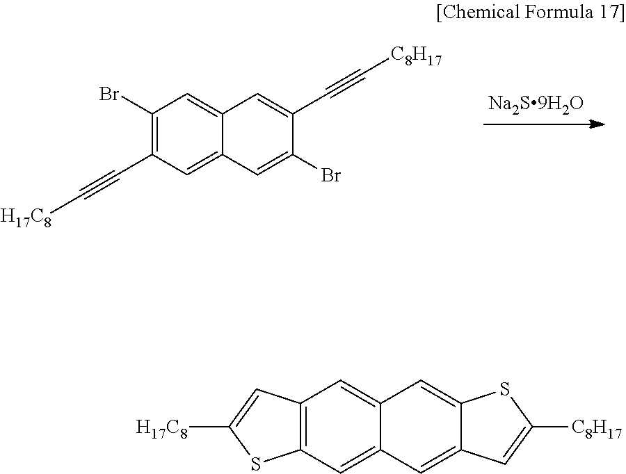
C1(Br)=C(C#C[H17C8])C=C2C(=C1)C=C(C#C[C8H17])C(Br)=C2.C12=C(C=C3C(=C1)C=C1C(=C3)C=C([C8H17])S1)SC([H17C8])=C2
